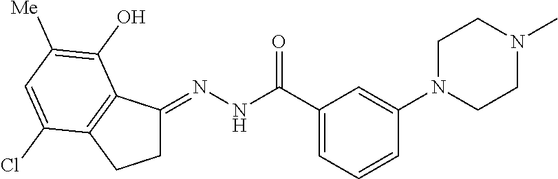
C1C(=NNC(C2=CC=CC(N3CCN(C)CC3)=C2)=O)C2=C(C1)C(Cl)=CC([Me])=C2O
